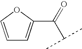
C1=COC(C(=O)C(C)C)=C1
